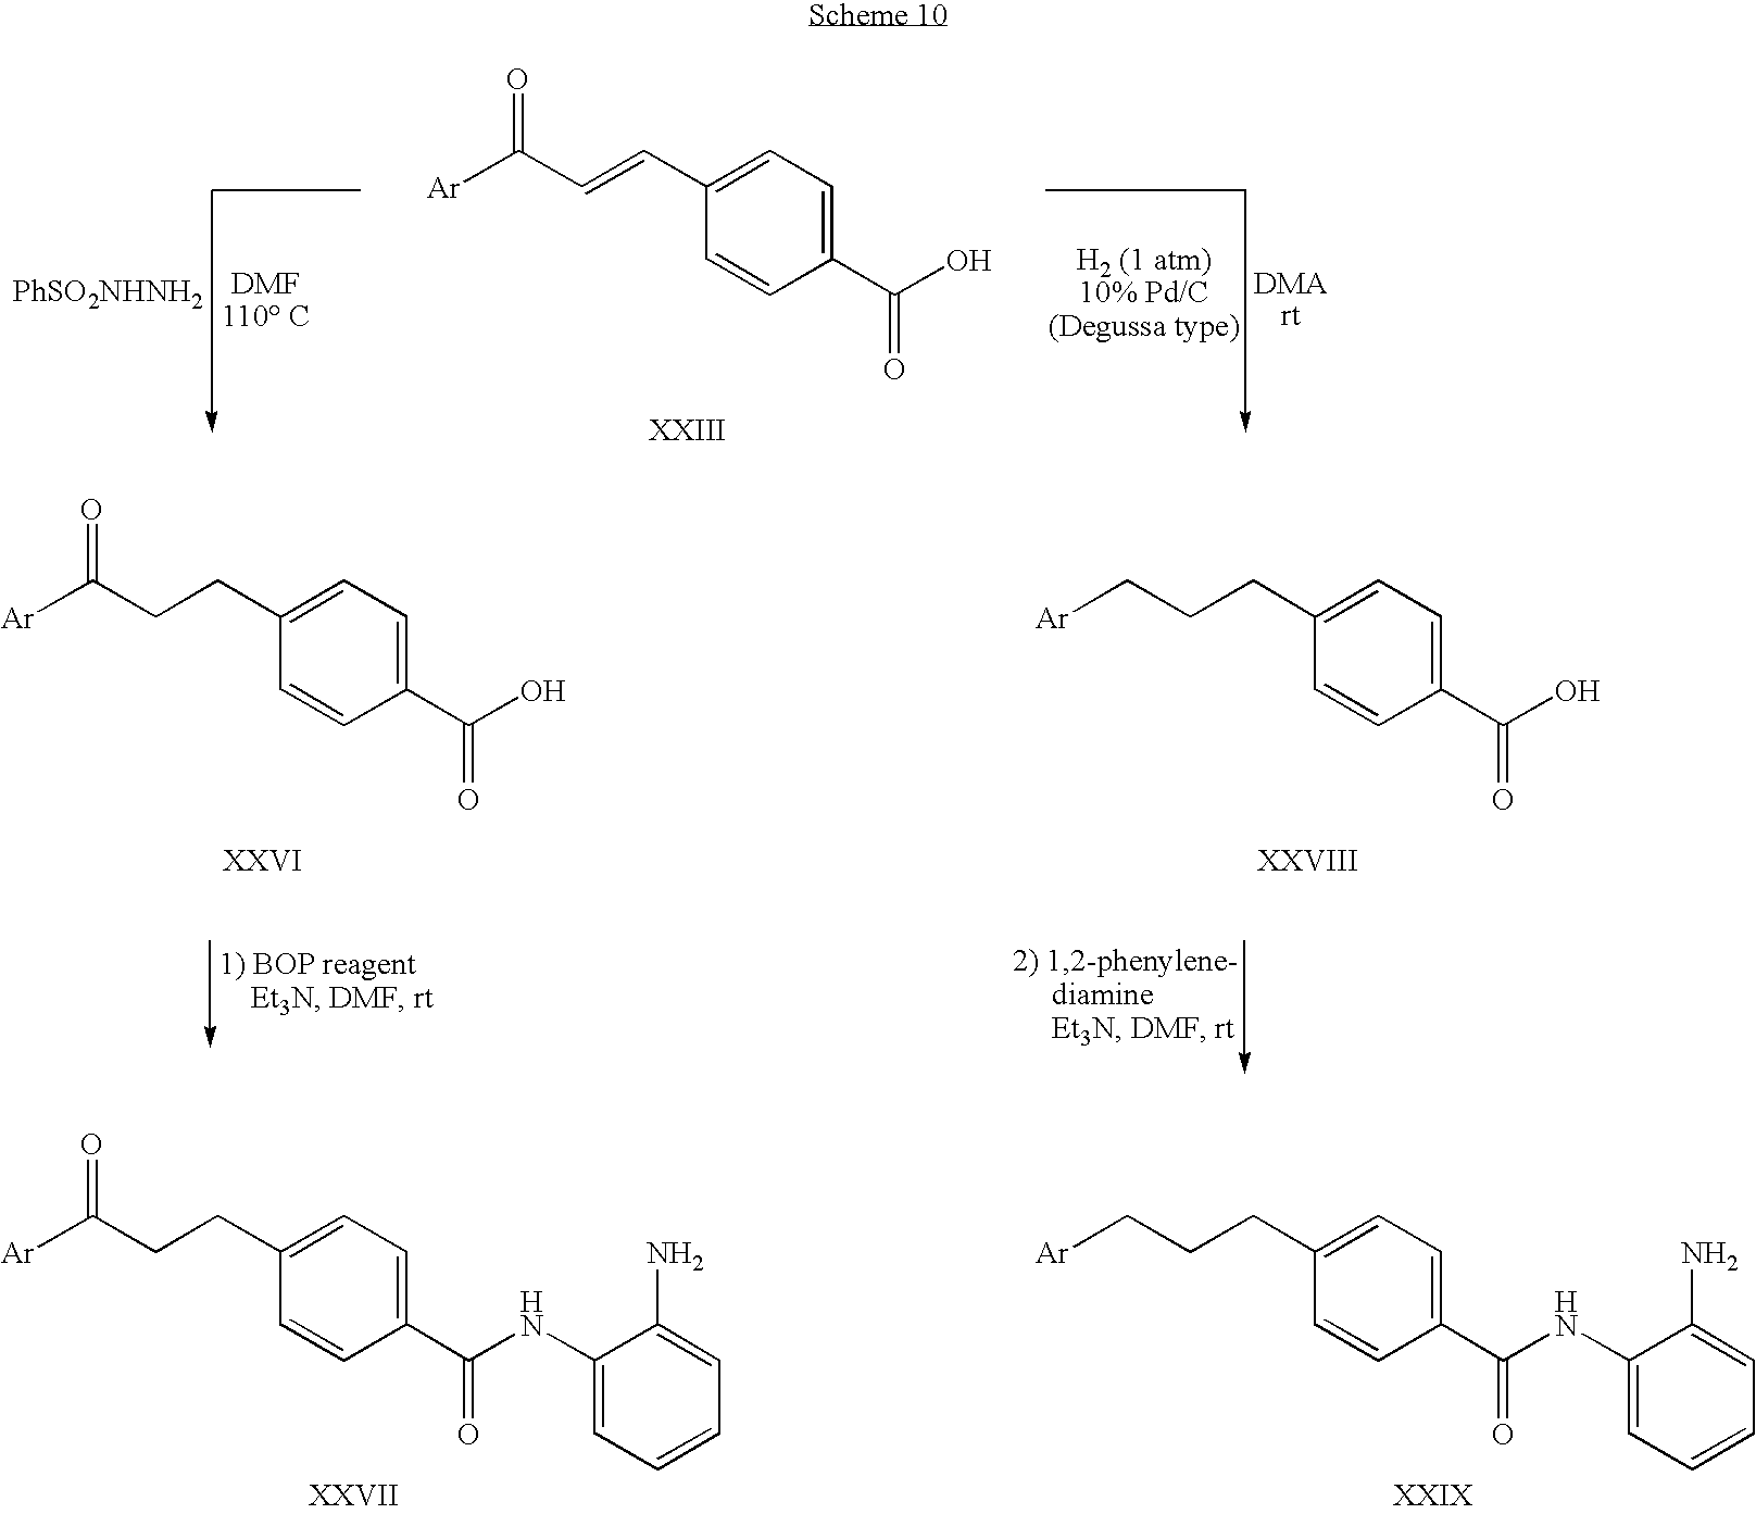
[PhSO2NHNH2].C1(C(O)=O)=CC=C(C=CC([Ar])=O)C=C1.[DMArt].C1(C(O)=O)=CC=C(CCC([Ar])=O)C=C1.C1(C(O)=O)=CC=C(CCC[Ar])C=C1.C1(C(NC2=CC=CC=C2N)=O)=CC=C(CCC([Ar])=O)C=C1.C1(C(NC2=CC=CC=C2N)=O)=CC=C(CCC[Ar])C=C1
